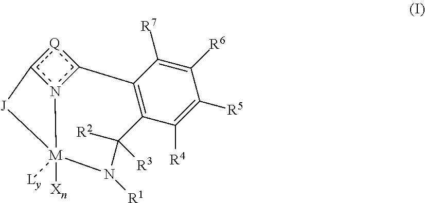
C12=C(C([R4])=C([R5])C([R6])=C1[R7])C([R2])([R3])N([R1])[M]1([Xn])([Ly])n3c([Q]c32)[J]1
